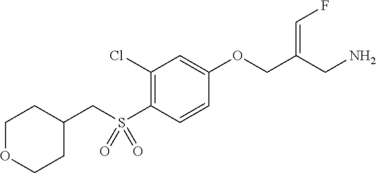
C1(Cl)=C(S(CC2CCOCC2)(=O)=O)C=CC(OCC(CN)=CF)=C1
